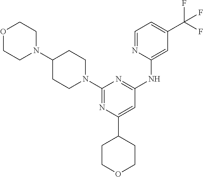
C1(N2CCC(N3CCOCC3)CC2)=NC(C2CCOCC2)=CC(NC2=CC(C(F)(F)F)=CC=N2)=N1
